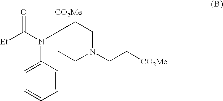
C1=C(N(C([Et])=O)C2([CO2Me])CCN(CC[CO2Me])CC2)C=CC=C1
